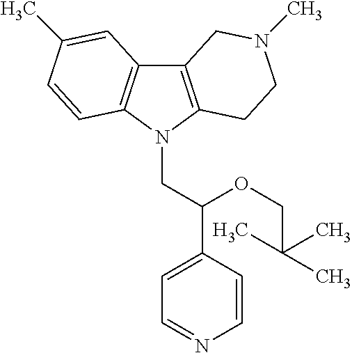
C12=C(N(CC(C3=CC=NC=C3)OCC(C)(C)C)C3=C1C=C(C)C=C3)CCN(C)C2
